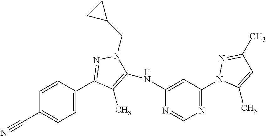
C1=CC(C2=NN(CC3CC3)C(NC3=CC(N4C(C)=CC(C)=N4)=NC=N3)=C2C)=CC=C1C#N
